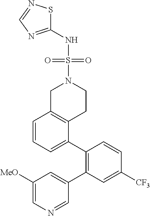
C1=CC=C(C2=C(C3=CC([MeO])=CN=C3)C=C([CF3])C=C2)C2=C1CN(S(NC1=NC=NS1)(=O)=O)CC2
